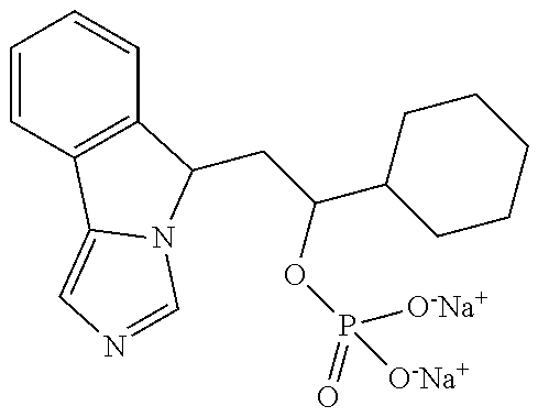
C1=CC2=C(C=C1)C(CC(OP([O-Na+])(=O)[O-Na+])C1CCCCC1)N1C2=CN=C1
